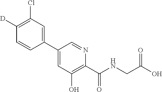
C1(C2=CC(Cl)=C([D])C=C2)=CC(O)=C(C(NCC(O)=O)=O)N=C1
